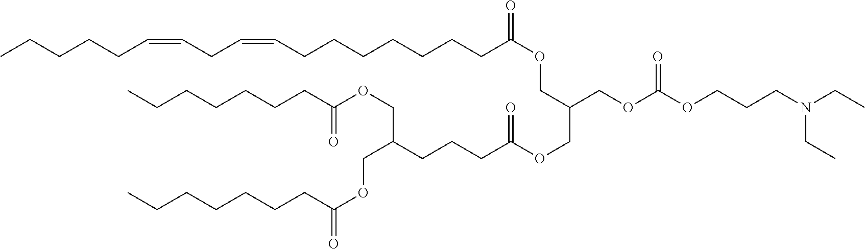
CCN(CCCOC(OCC(COC(CCCC(COC(CCCCCCC)=O)COC(CCCCCCC)=O)=O)COC(CCCCCCCC=CCC=CCCCCC)=O)=O)CC
